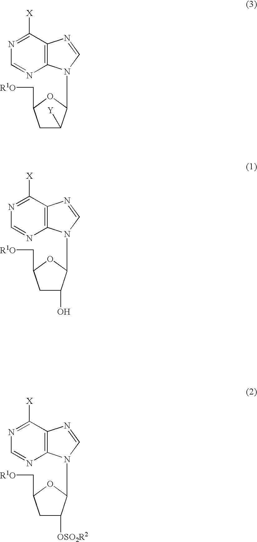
N1=C([X])C2=C(N=C1)N(C1C([Y])CC(C[R1O])O1)C=N2.N1=C([X])C2=C(N=C1)N(C1C(O)CC(C[R1O])O1)C=N2.N1=C([X])C2=C(N=C1)N(C1C([OSO2R2])CC(C[R1O])O1)C=N2
